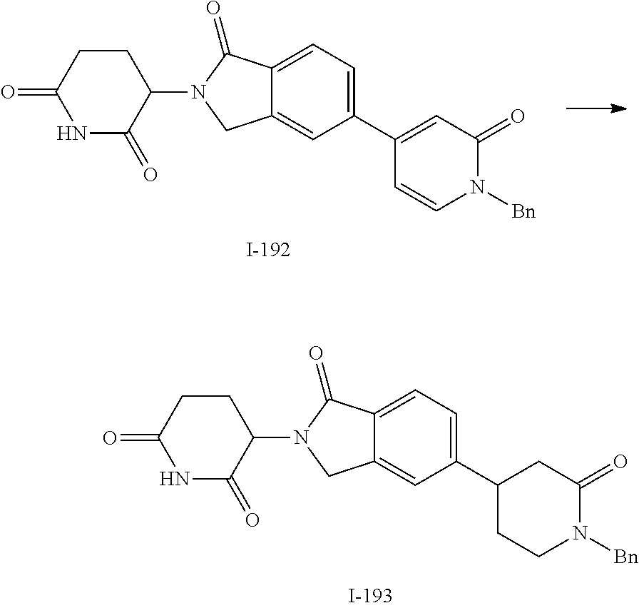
C12=CC(C3CCN([Bn])C(=O)C3)=CC=C1C(=O)N(C1CCC(=O)NC1=O)C2.C12=CC(C3=CC(=O)N([Bn])C=C3)=CC=C1C(=O)N(C1CCC(=O)NC1=O)C2
